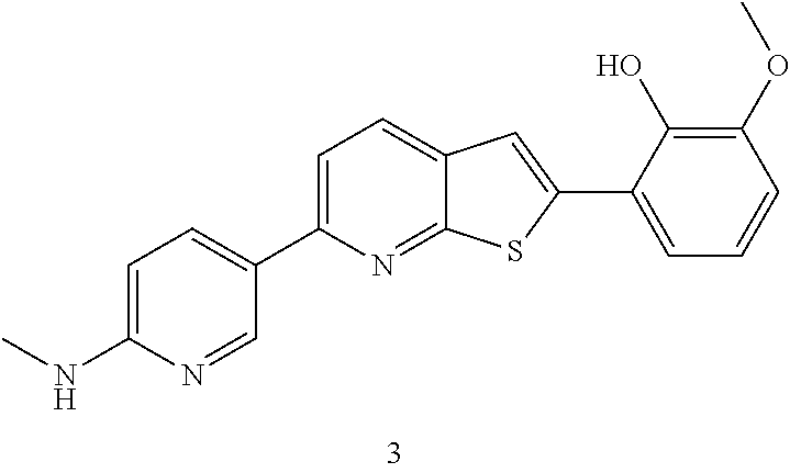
C1=C(NC)N=CC(C2=CC=C3C(=N2)SC(C2=CC=CC(OC)=C2O)=C3)=C1
